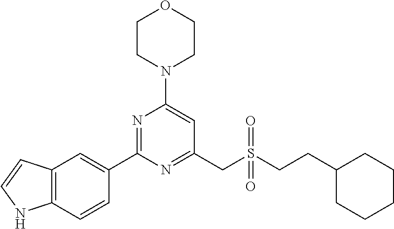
C1CN(C2=CC(CS(CCC3CCCCC3)(=O)=O)=NC(C3=CC4=C(C=C3)NC=C4)=N2)CCO1
